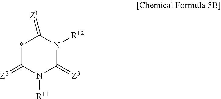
*1C(=[Z2])N([R11])C(=[Z3])N([R12])C1=[Z1]
